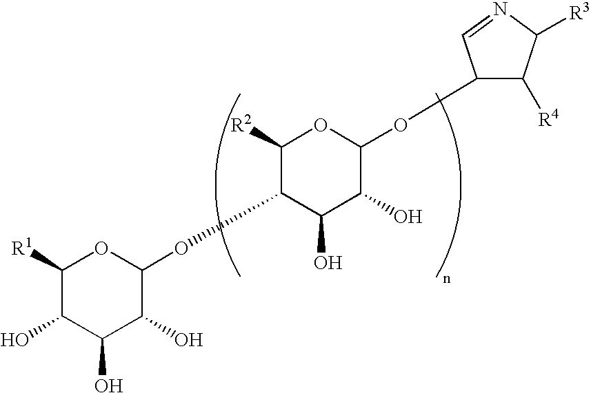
C1([R1])C(O)C(O)C(O)C(OC2C([R2])OC(OC3C([R4])C([R3])N=C3)C(O)C2O)O1
